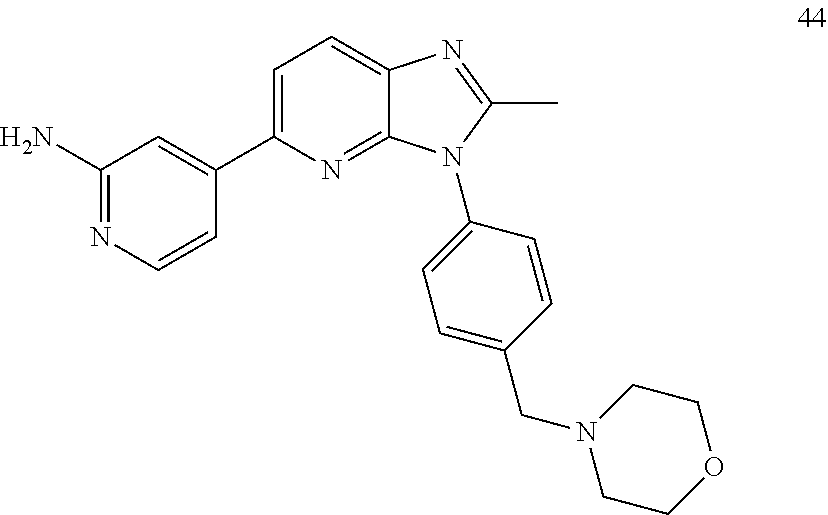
C1=C(C2=CC(N)=NC=C2)N=C2C(=C1)N=C(C)N2C1=CC=C(CN2CCOCC2)C=C1
